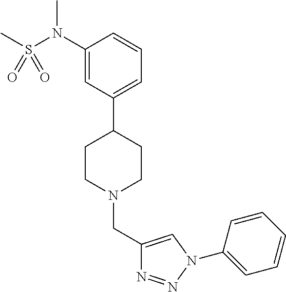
C1(N(S(C)(=O)=O)C)=CC(C2CCN(CC3=CN(C4=CC=CC=C4)N=N3)CC2)=CC=C1
